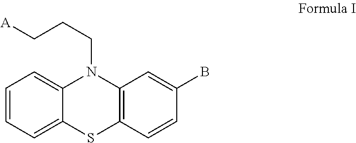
C1=CC=C2C(=C1)N(CCC[A])C1=C(S2)C=CC(B)=C1
